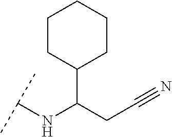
C1(C(CC#N)NC(C)C)CCCCC1
